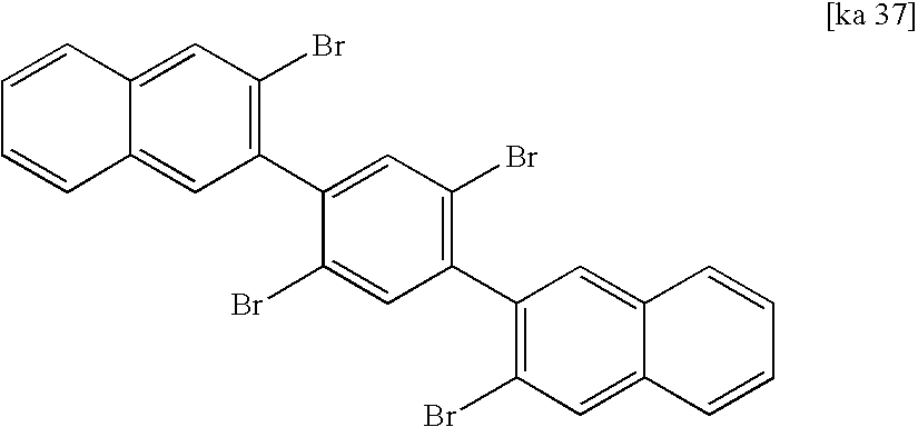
C1(C2=CC(Br)=C(C3=C(Br)C=C4C(=C3)C=CC=C4)C=C2Br)=C(Br)C=C2C(=C1)C=CC=C2
